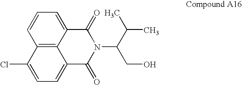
C12=C3C(=CC=C1)C(=O)N(C(C(C)C)CO)C(=O)C3=CC=C2Cl
